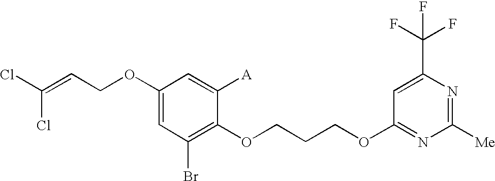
C1(OCC=C(Cl)Cl)=CC(Br)=C(OCCCOC2=NC([Me])=NC(C(F)(F)F)=C2)C([A])=C1
